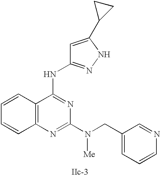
C12=C(N=C(N(CC3=CC=CN=C3)[Me])N=C1NC1=NNC(C3CC3)=C1)C=CC=C2
